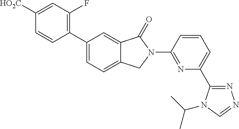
C1([HO2C])=CC(F)=C(C2=CC=C3C(=C2)C(=O)N(C2=NC(C4=NN=CN4C(C)C)=CC=C2)C3)C=C1
